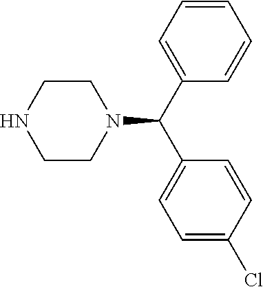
N1(C(C2=CC=CC=C2)C2=CC=C(Cl)C=C2)CCNCC1
